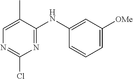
C1(Cl)=NC=C(C)C(NC2=CC([OMe])=CC=C2)=N1
